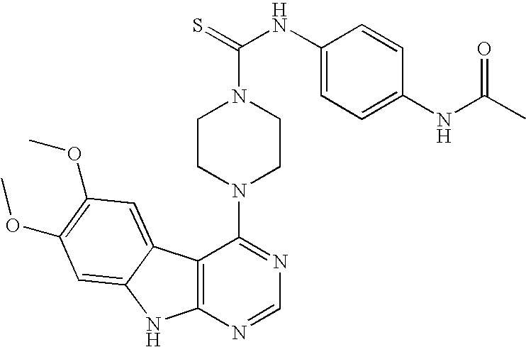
C12=C(N=CN=C1N1CCN(C(=S)NC3=CC=C(NC(C)=O)C=C3)CC1)NC1=CC(OC)=C(OC)C=C21
